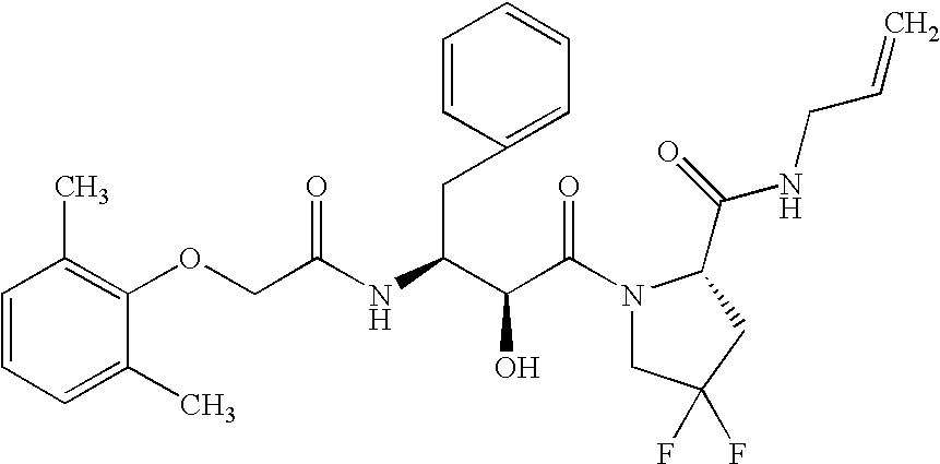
C(C(N1CC(F)(F)CC1C(NCC=C)=O)=O)(O)C(CC1=CC=CC=C1)NC(COC1=C(C)C=CC=C1C)=O
